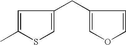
C1=C(C)SC=C1CC1=COC=C1
